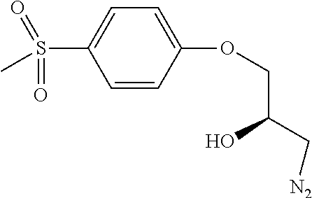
C1=CC(OCC(C[N2])O)=CC=C1S(=O)(C)=O
